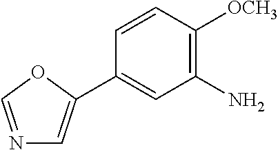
N1=COC(C2=CC(N)=C([OCH3])C=C2)=C1
